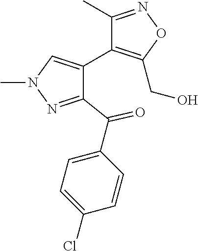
C1(C2=C(CO)ON=C2C)=CN(C)N=C1C(=O)C1=CC=C(Cl)C=C1
